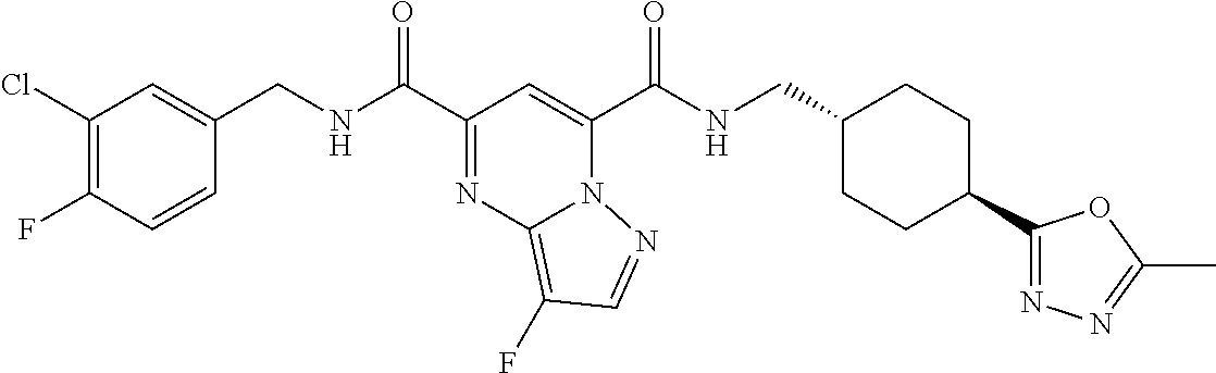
C1(Cl)=C(F)C=CC(CNC(C2=NC3=C(F)C=NN3C(C(NCC3CCC(C4=NN=C(C)O4)CC3)=O)=C2)=O)=C1
